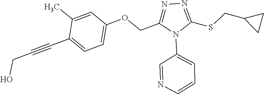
C1=C(C)C(C#CCO)=CC=C1OCC1=NN=C(SCC2CC2)N1C1=CC=CN=C1
